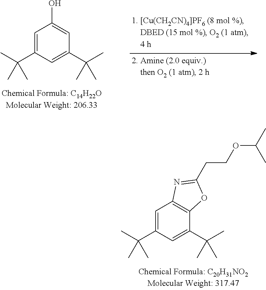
C1=C(C(C)(C)C)C=C(C(C)(C)C)C=C1O.C1=C(C(C)(C)C)C=C(C(C)(C)C)C2=C1N=C(CCOC(C)C)O2
